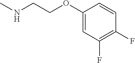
CNCCOC1=CC(F)=C(F)C=C1
